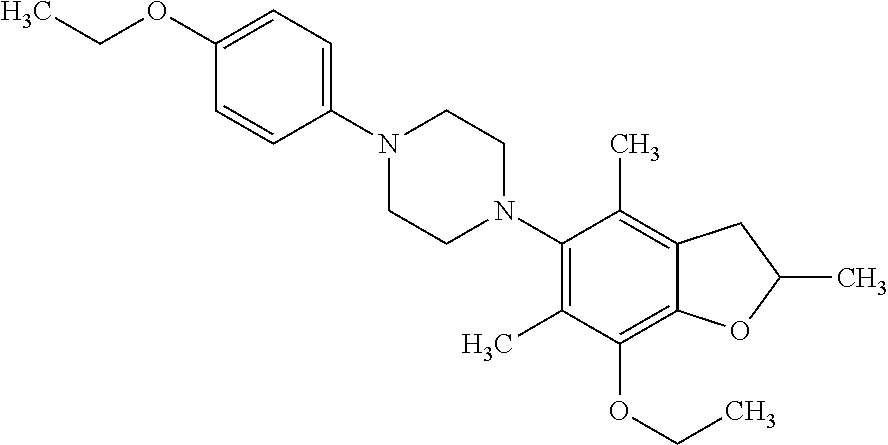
C1(OCC)=CC=C(N2CCN(C3=C(C)C(OCC)=C4C(=C3C)CC(C)O4)CC2)C=C1
